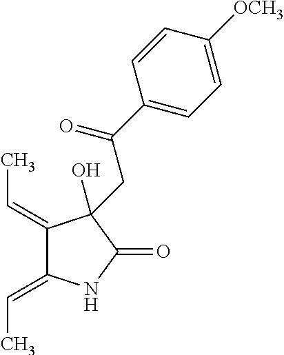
C(=C1C(=CC)C(O)(CC(C2=CC=C([OCH3])C=C2)=O)C(=O)N1)C
